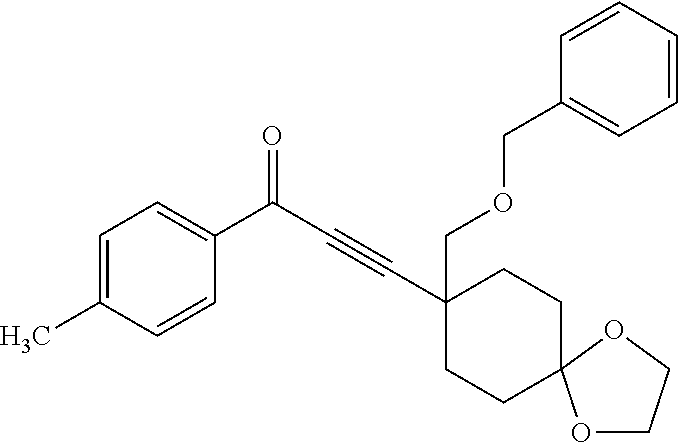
C1=C(C)C=CC(C(=O)C#CC2(COCC3=CC=CC=C3)CCC3(CC2)OCCO3)=C1
